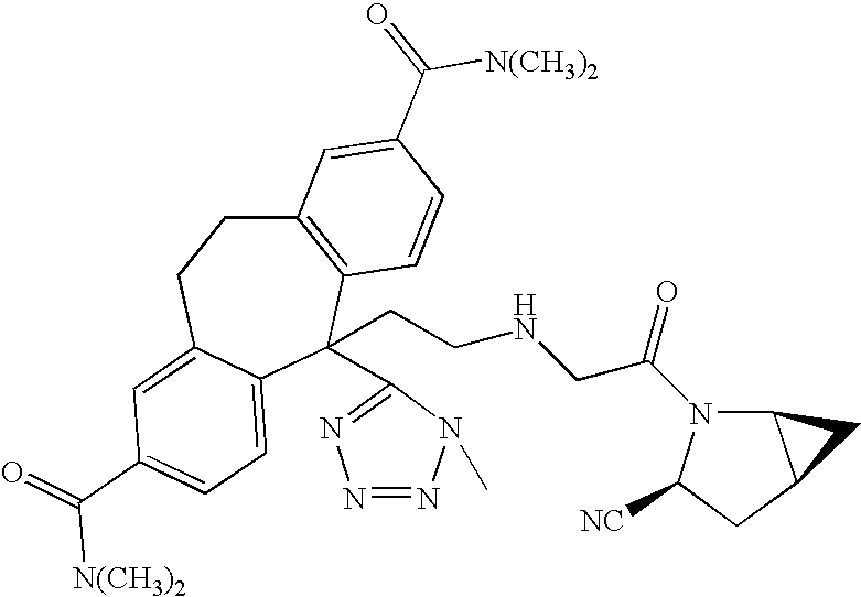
C12=C(C(CCNCC(=O)N3C4C(CC3[CN])C4)(C3=NN=NN3C)C3=CC=C(C(=O)[N(CH3)2])C=C3CC1)C=CC(C(=O)[N(CH3)2])=C2
